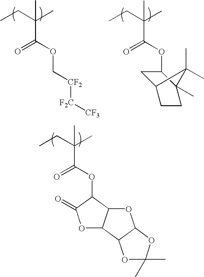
CCC(C)(C(=O)OC[CF2][F2C][CF3])C.CCC(C)(C(OC1CC2CCC1(C)C2(C)C)=O)C.CCC(C)(C(OC1C(=O)OC2C1OC1C2OC(C)(C)O1)=O)C
